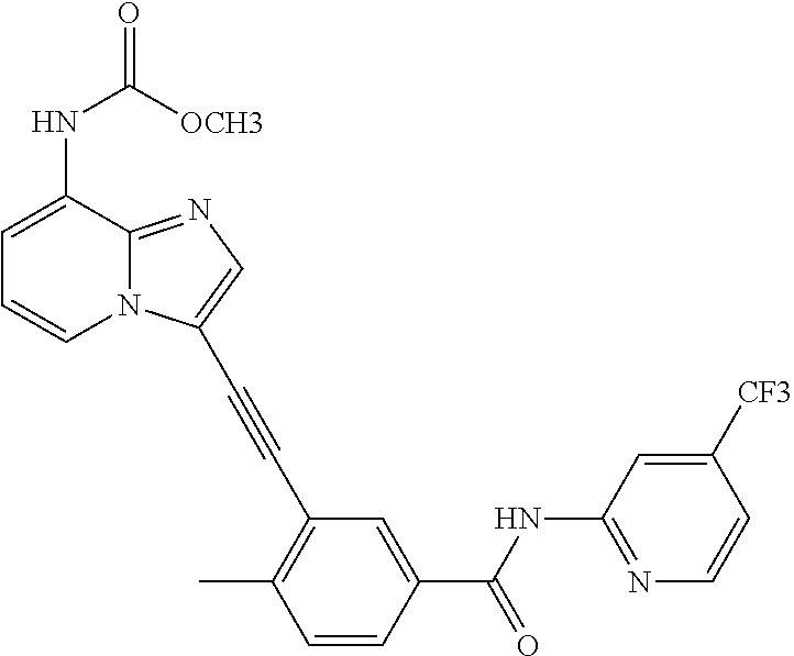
C1=C(NC(=O)[OCH3])C2=NC=C(C#CC3=C(C)C=CC(C(NC4=NC=CC([CF3])=C4)=O)=C3)N2C=C1
